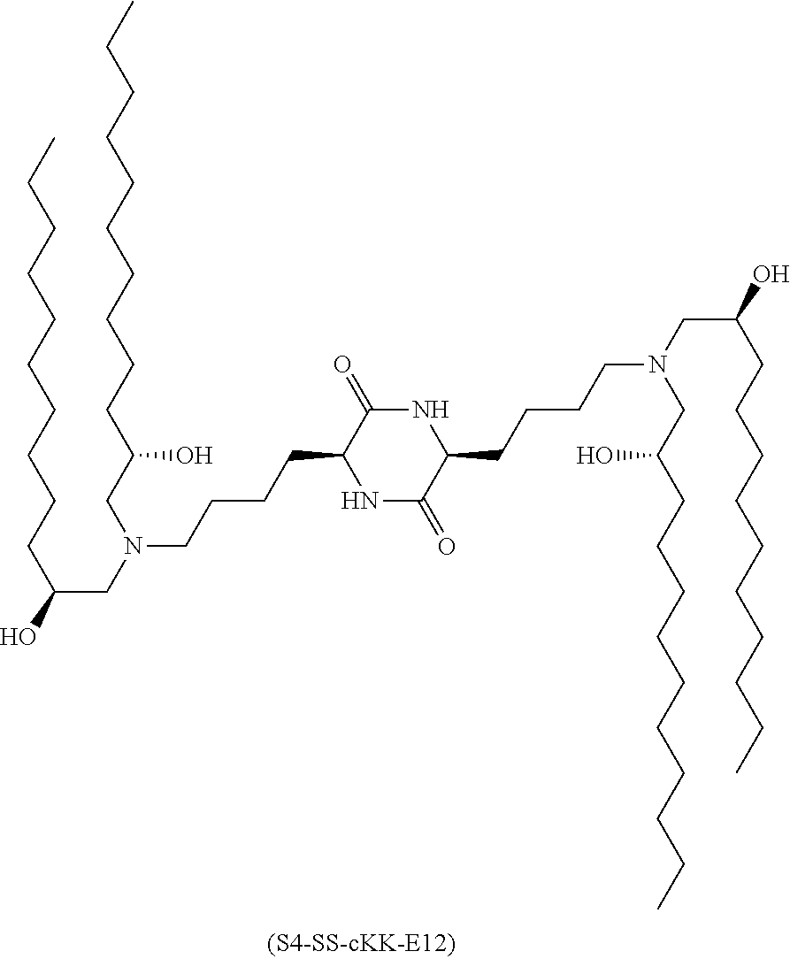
N1C(=O)C(CCCCN(CC(CCCCCCCCCC)O)CC(CCCCCCCCCC)O)NC(=O)C1CCCCN(CC(CCCCCCCCCC)O)CC(CCCCCCCCCC)O
